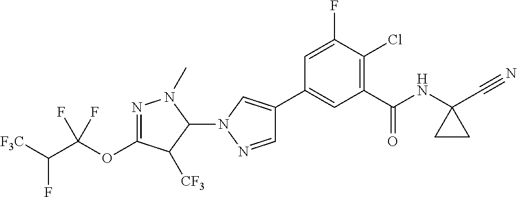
C(F)([F3C])C(OC1=NN(C)C(N2N=CC(C3=CC(C(NC4(C#N)CC4)=O)=C(Cl)C(F)=C3)=C2)C1[CF3])(F)F
